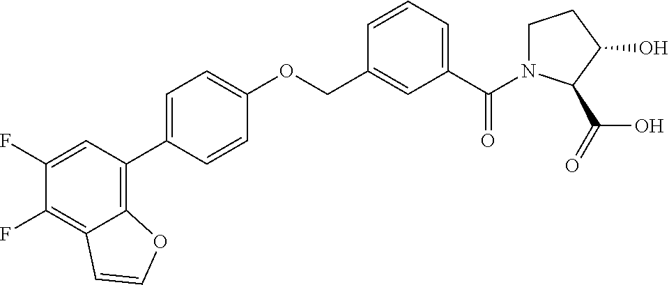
C1(F)=CC(C2=CC=C(OCC3=CC(C(N4CCC(O)C4C(=O)O)=O)=CC=C3)C=C2)=C2C(=C1F)C=CO2
